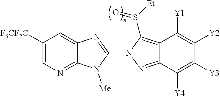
C12=NC=C([F3CF2C])C=C1N=C(N1N=C3C(=C1S([Et])=O)C([Y1])=C([Y2])C([Y3])=C3[Y4])N2[Me]
